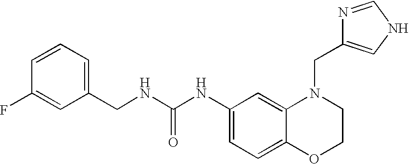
C1(NC(NCC2=CC=CC(F)=C2)=O)=CC=C2C(=C1)N(CC1=CNC=N1)CCO2
